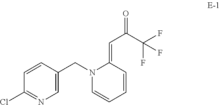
C1=C(CN2C=CC=CC2=CC(=O)C(F)(F)F)C=CC(Cl)=N1
